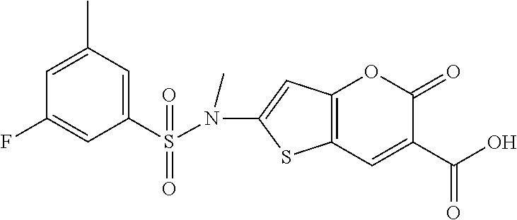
C12=C(C=C(C(O)=O)C(=O)O1)SC(N(S(C1=CC(C)=CC(F)=C1)(=O)=O)C)=C2
